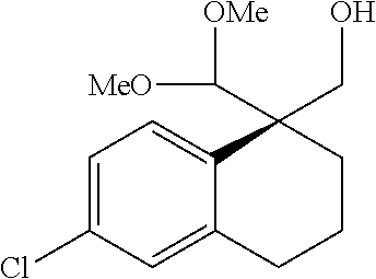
C1=C(Cl)C=C2C(=C1)C(C([OMe])[MeO])(CO)CCC2
